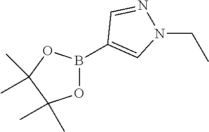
C1(B2OC(C)(C)C(C)(C)O2)=CN(CC)N=C1
